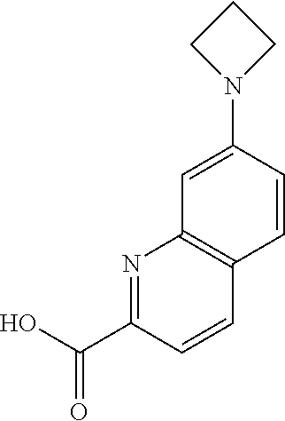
N1=C(C(O)=O)C=CC2=C1C=C(N1CCC1)C=C2
